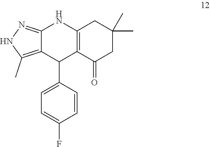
C1(C)(C)CC(=O)C2=C(C1)NC1=NNC(C)=C1C2C1=CC=C(F)C=C1
